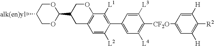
C1OC(C2CC3=C(OC2)C([L1])=C(C2=CC([L4])=C([CF2O]C4=CC([H])=C([R2])C([H])=C4)C([L3])=C2)C([L2])=C3)OCC1[alk(en)yl]
